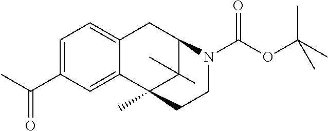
C1=C(C(C)=O)C=C2C(=C1)CC1C(C)(C)C2(C)CCN1C(OC(C)(C)C)=O
